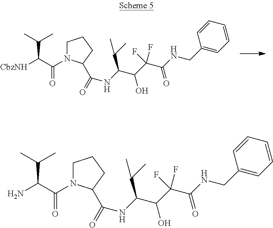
C(C(C(=O)N1CCCC1C(=O)NC(C(O)C(F)(C(NCC1=CC=CC=C1)=O)F)C(C)C)[CbzNH])(C)C.C(C(C(=O)N1CCCC1C(=O)NC(C(O)C(F)(C(NCC1=CC=CC=C1)=O)F)C(C)C)N)(C)C
